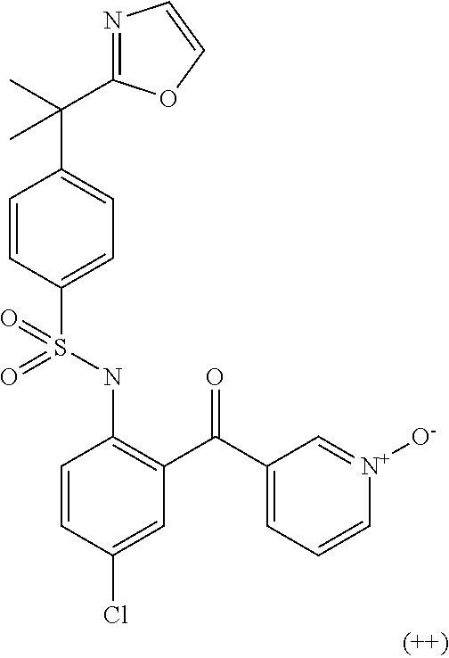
C1=CC(S(NC2=C(C(C3=CC=C[N+]([O-])=C3)=O)C=C(Cl)C=C2)(=O)=O)=CC=C1C(C)(C)C1=NC=CO1
